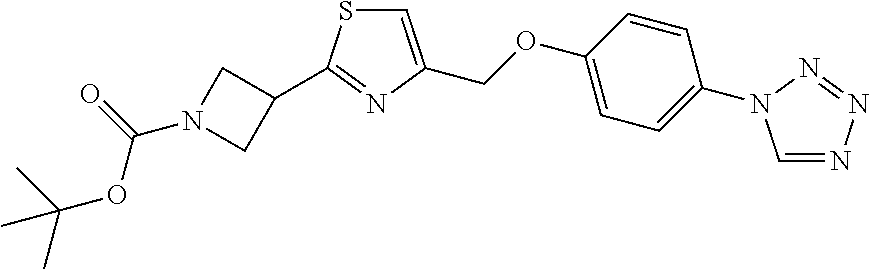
C1=CC(OCC2=CSC(C3CN(C(=O)OC(C)(C)C)C3)=N2)=CC=C1N1C=NN=N1
